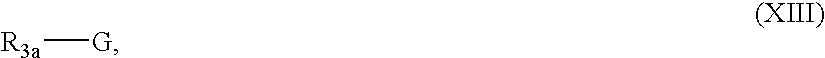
[R3a][G]
